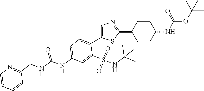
C1=C(NC(=O)NCC2=NC=CC=C2)C=C(S(=O)(=O)NC(C)(C)C)C(C2=CN=C(C3CCC(NC(OC(C)(C)C)=O)CC3)S2)=C1
